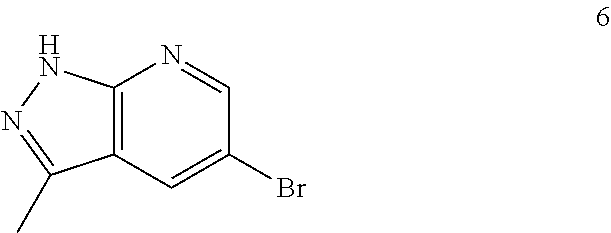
C12=C(C=C(Br)C=N1)C(C)=NN2
